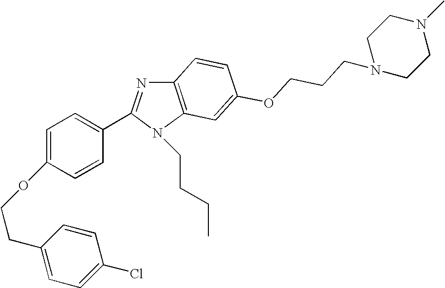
C12=C(N(CCCC)C(C3=CC=C(OCCC4=CC=C(Cl)C=C4)C=C3)=N1)C=C(OCCCN1CCN(C)CC1)C=C2
